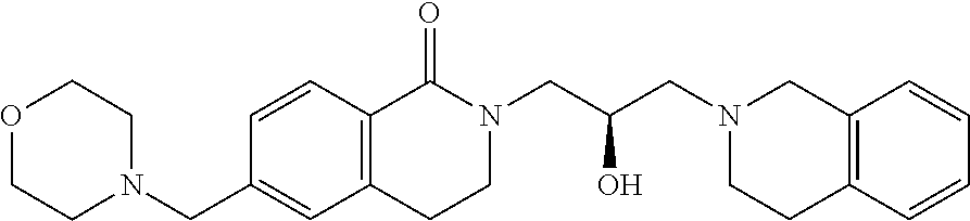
C1=CC2=C(C=C1CN1CCOCC1)CCN(CC(O)CN1CCC3=C(C1)C=CC=C3)C2=O
